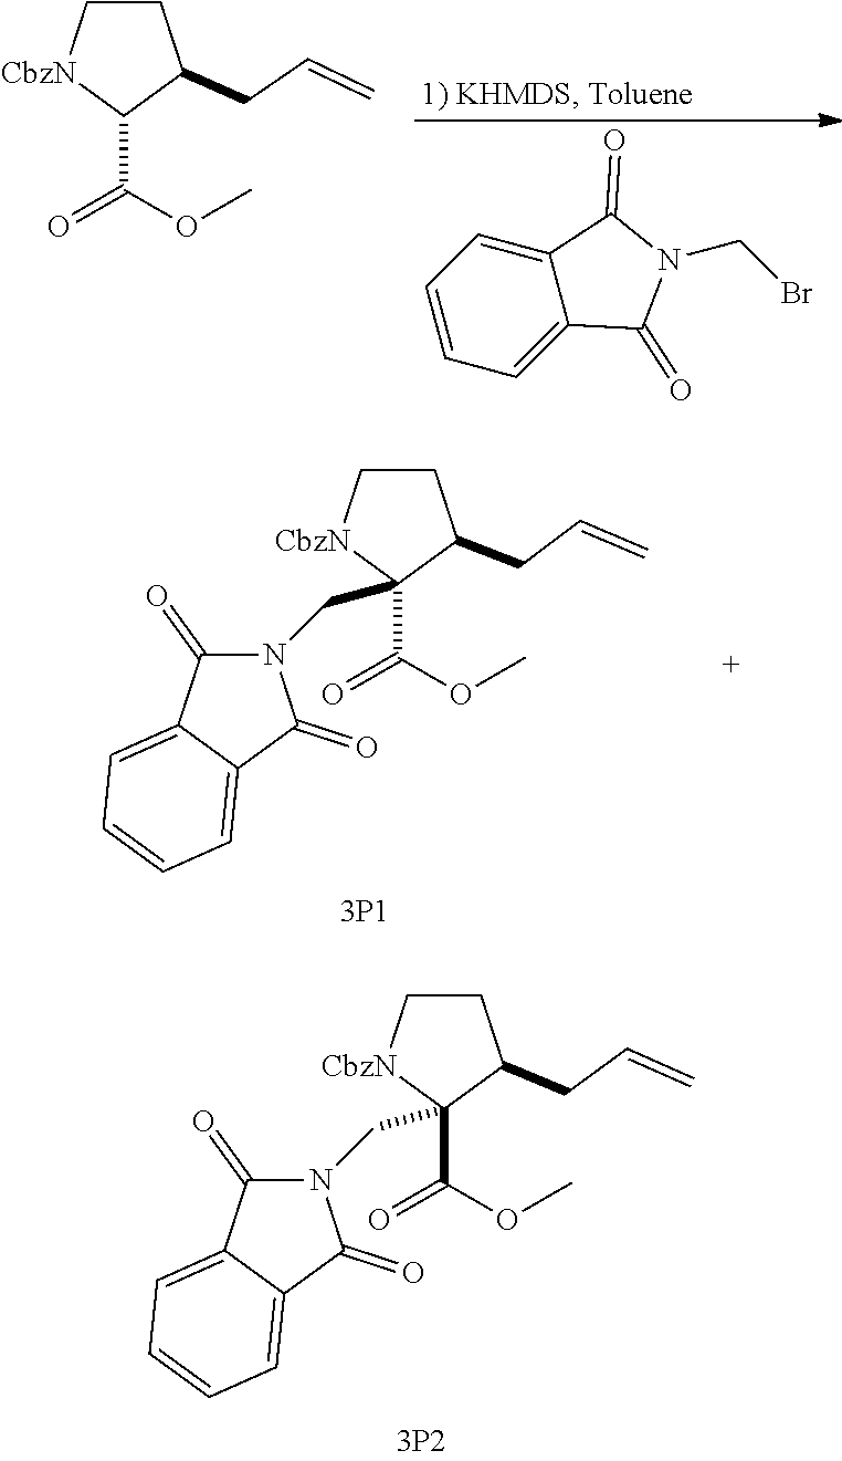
C1C[CbzN]C(C(OC)=O)C1CC=C.C1=CC=C2C(=C1)C(=O)N(CBr)C2=O.C1C[CbzN]C(C(OC)=O)(CN2C(=O)C3=CC=CC=C3C2=O)C1CC=C.C1C[CbzN]C(C(OC)=O)(CN2C(=O)C3=CC=CC=C3C2=O)C1CC=C
